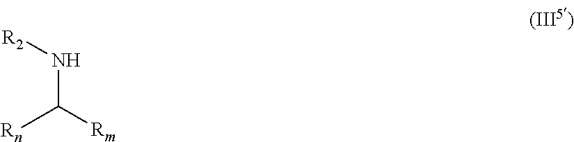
N([R2])C([Rm])[Rn]
